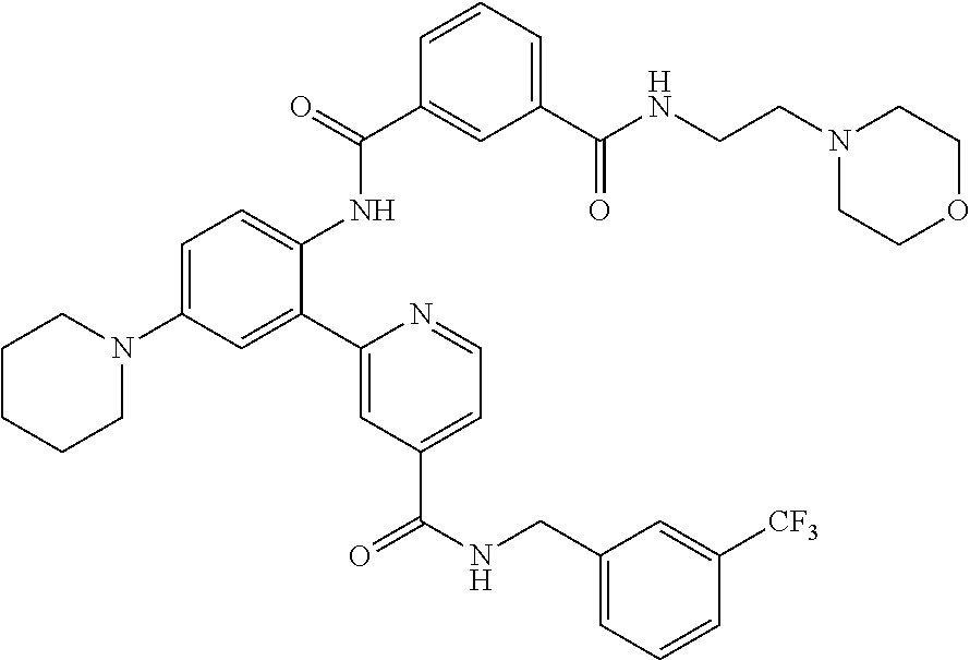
C1=C(N2CCCCC2)C=C(C2=CC(C(NCC3=CC=CC([CF3])=C3)=O)=CC=N2)C(NC(=O)C2=CC(C(NCCN3CCOCC3)=O)=CC=C2)=C1
